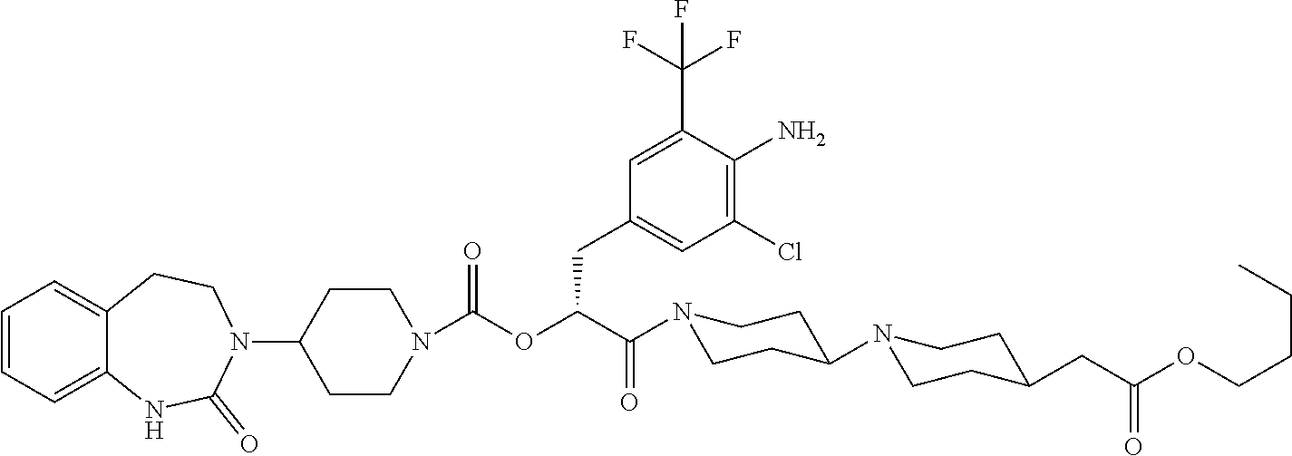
C1=CC=C2C(=C1)CCN(C1CCN(C(OC(C(N3CCC(N4CCC(CC(=O)OCCCC)CC4)CC3)=O)CC3=CC(Cl)=C(N)C(C(F)(F)F)=C3)=O)CC1)C(=O)N2
